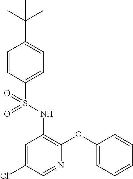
C1=CC(S(NC2=C(OC3=CC=CC=C3)N=CC(Cl)=C2)(=O)=O)=CC=C1C(C)(C)C
